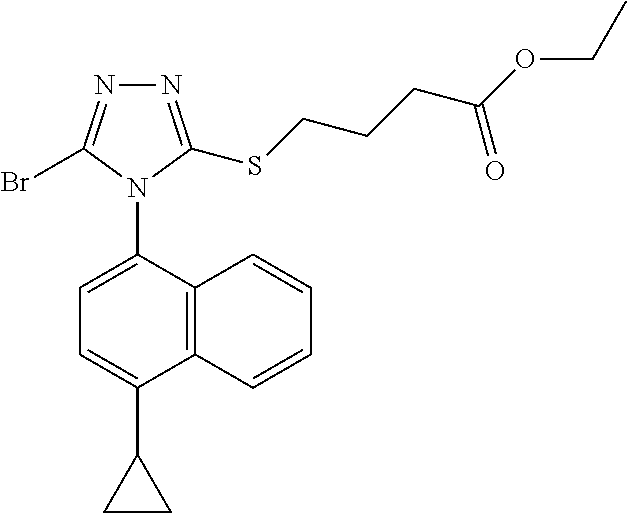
C12=C(C(N3C(Br)=NN=C3SCCCC(OCC)=O)=CC=C1C1CC1)C=CC=C2
